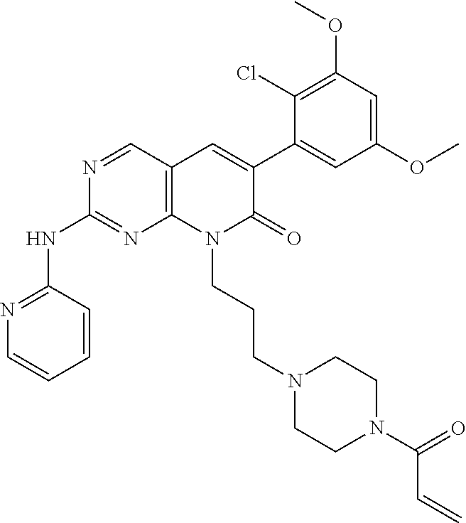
C1(NC2=NC=CC=C2)=NC2=C(C=C(C3=CC(OC)=CC(OC)=C3Cl)C(=O)N2CCCN2CCN(C(C=C)=O)CC2)C=N1
